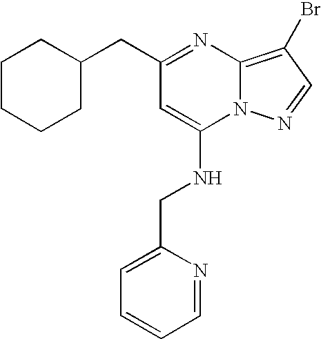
C1(CC2CCCCC2)=NC2=C(Br)C=NN2C(NCC2=CC=CC=N2)=C1
